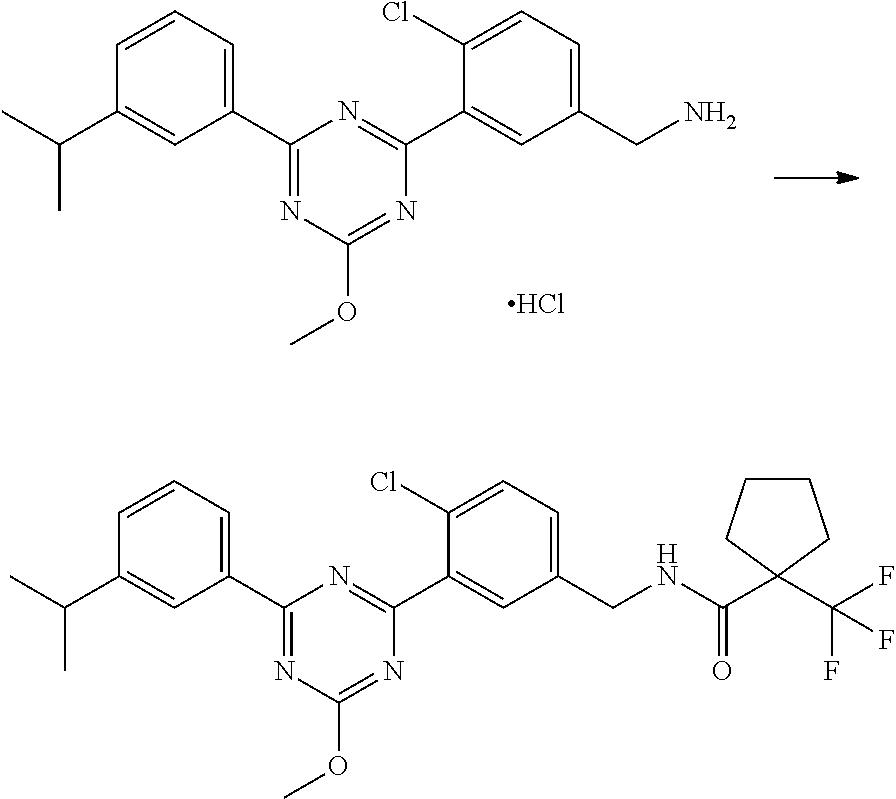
C1(C2=NC(OC)=NC(C3=CC(CN)=CC=C3Cl)=N2)=CC=CC(C(C)C)=C1.Cl.C1(C2=NC(OC)=NC(C3=CC(CNC(=O)C4(C(F)(F)F)CCCC4)=CC=C3Cl)=N2)=CC=CC(C(C)C)=C1
